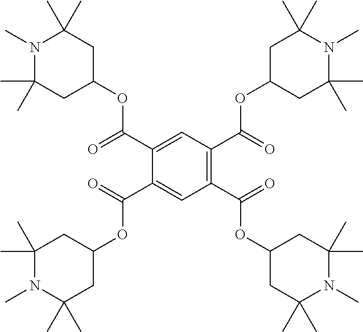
C1(C(=O)OC2CC(C)(C)N(C)C(C)(C)C2)=C(C(=O)OC2CC(C)(C)N(C)C(C)(C)C2)C=C(C(=O)OC2CC(C)(C)N(C)C(C)(C)C2)C(C(=O)OC2CC(C)(C)N(C)C(C)(C)C2)=C1
